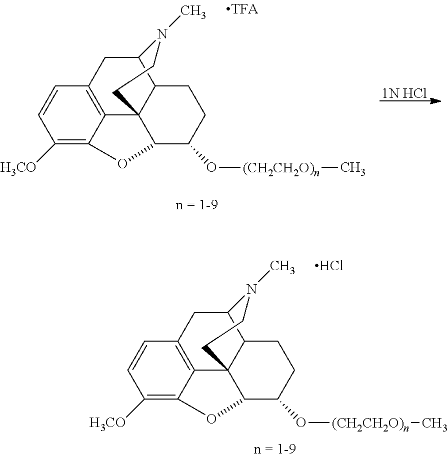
C1=CC([H3CO])=C2C3=C1CC1C4C3(C(C(O[(CH2CH2O)n]C)CC4)O2)CCN1C.Cl.C1=CC([H3CO])=C2C3=C1CC1C4C3(C(C(O[(CH2CH2O)n]C)CC4)O2)CCN1C.[1N HCl]
